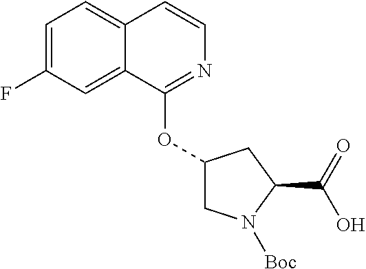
C1=C(F)C=C2C(=C1)C=CN=C2OC1CN([Boc])C(C(=O)O)C1
